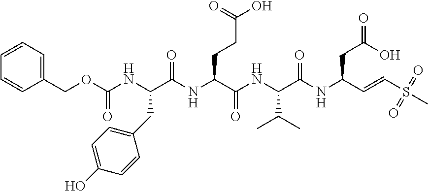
C1=CC=CC(COC(NC(C(NC(C(NC(C(NC(C=CS(C)(=O)=O)CC(O)=O)=O)C(C)C)=O)CCC(=O)O)=O)CC2=CC=C(O)C=C2)=O)=C1
